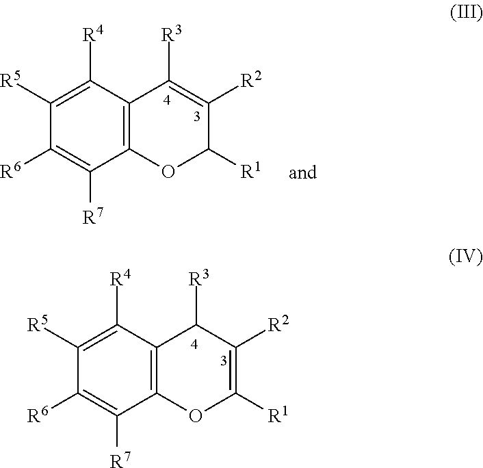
C12=C(C([R4])=C([R5])C([R6])=C1[R7])C([R3])C([R2])=C([R1])O2.C12=C(C([R4])=C([R5])C([R6])=C1[R7])C([R3])=C([R2])C([R1])O2
